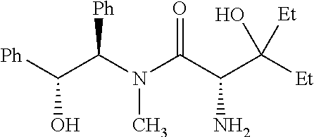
[Ph]C(C(N(C(C(C(O)([Et])[Et])N)=O)C)[Ph])O
